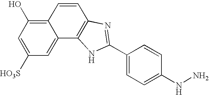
C12=C(O)C=C([HO3S])C=C1C1=C(C=C2)N=C(C2=CC=C(NN)C=C2)N1
